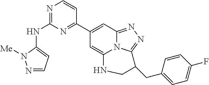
N1=C(NC2=CC=NN2[Me])N=C(C2=CC3=NN=C4N3C(=C2)NCC4CC2=CC=C(F)C=C2)C=C1
